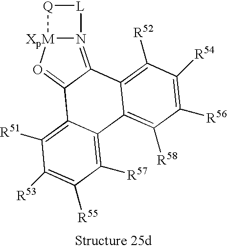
N12=C3C(=O[XpM]1[Q][L]2)C1=C([R51])C([R53])=C([R55])C([R57])=C1C1=C([R58])C([R56])=C([R54])C([R52])=C31
